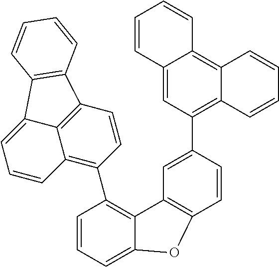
C1(C2=C3C(=CC=C2)OC2=C3C=C(C3=C4C(=C5C(=C3)C=CC=C5)C=CC=C4)C=C2)=C2C3=C(C=C1)C1=C(C3=CC=C2)C=CC=C1
